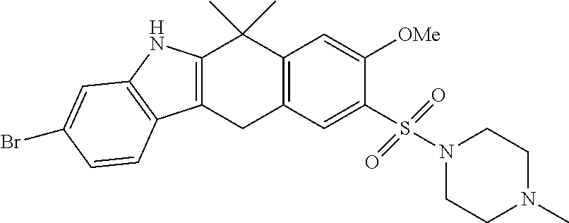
C12=C(CC3=C(C1(C)C)C=C([OMe])C(S(N1CCN(C)CC1)(=O)=O)=C3)C1=C(N2)C=C(Br)C=C1
